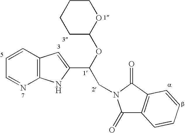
C1=CC2=C(N=C1)NC(C(CN1C(=O)C3=C(C1=O)C=CC=C3)OC1OCCCC1)=C2
